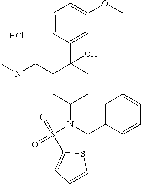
CN(CC1C(C2=CC(OC)=CC=C2)(O)CCC(N(CC2=CC=CC=C2)S(C2=CC=CS2)(=O)=O)C1)C.Cl
